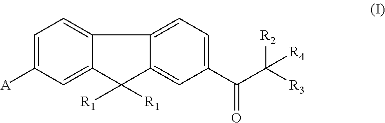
C1=C([A])C=C2C(=C1)C1=CC=C(C(=O)C([R3])([R2])[R4])C=C1C2([R1])[R1]
